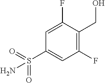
C1(F)=C(CO)C(F)=CC(S(=O)(=O)N)=C1
